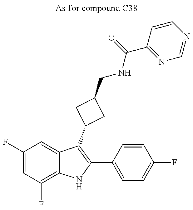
C1(F)=CC(F)=C2C(=C1)C(C1CC(CNC(C3=NC=NC=C3)=O)C1)=C(C1=CC=C(F)C=C1)N2
